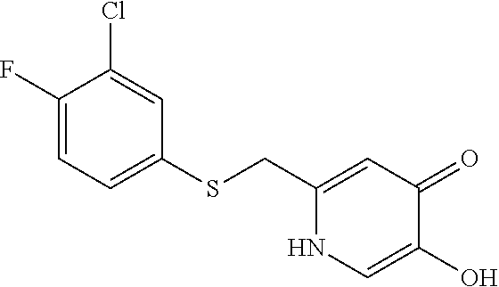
C1(CSC2=CC=C(F)C(Cl)=C2)=CC(=O)C(O)=CN1
